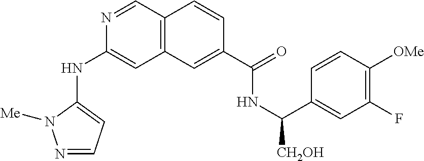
N1=CC2=C(C=C1NC1=CC=NN1[Me])C=C(C(=O)NC(C1=CC(F)=C([OMe])C=C1)[CH2OH])C=C2
